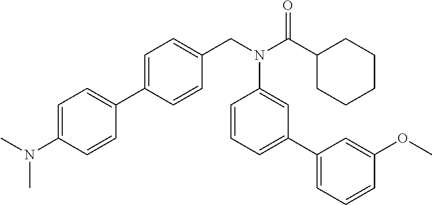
C1=C(C2=CC=C(N(C)C)C=C2)C=CC(CN(C(C2CCCCC2)=O)C2=CC(C3=CC=CC(OC)=C3)=CC=C2)=C1
